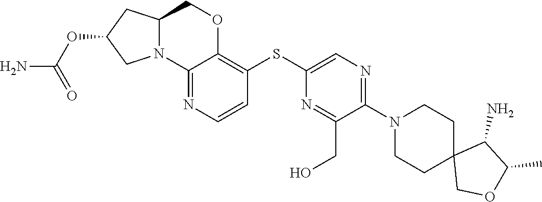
C1(N2CCC3(COC(C)C3N)CC2)=NC=C(SC2=C3OCC4CC(OC(N)=O)CN4C3=NC=C2)N=C1CO
